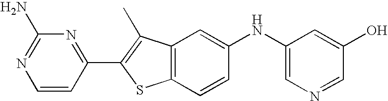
C1=CC(C2=C(C)C3=C(S2)C=CC(NC2=CN=CC(O)=C2)=C3)=NC(N)=N1
